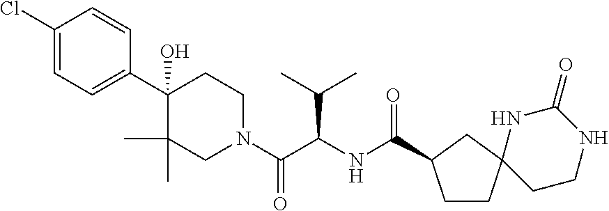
C1(C2(O)C(C)(C)CN(C(C(NC(=O)C3CCC4(NC(=O)NCC4)C3)C(C)C)=O)CC2)=CC=C(Cl)C=C1
